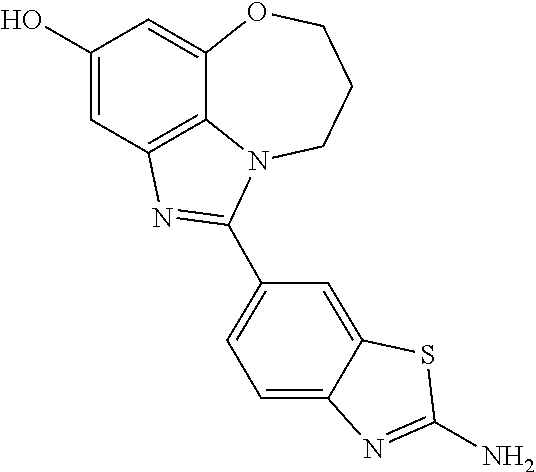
C1(O)=CC2=C3C(=C1)OCCCN3C(C1=CC=C3C(=C1)SC(N)=N3)=N2
